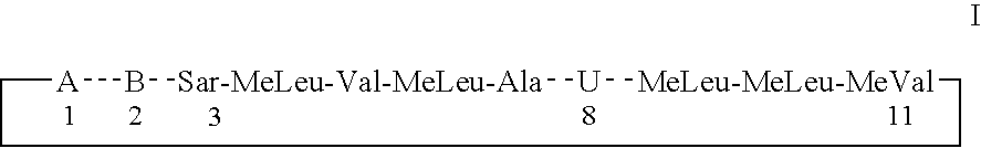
[A]1B[Sar-MeLeu-Val-MeLeu-Ala][U][MeLeu-MeLeu-MeVal]CCCC1
